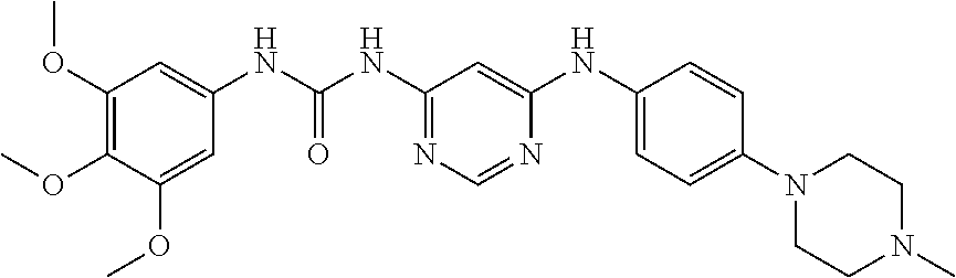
C1(OC)=C(OC)C(OC)=CC(NC(NC2=NC=NC(NC3=CC=C(N4CCN(C)CC4)C=C3)=C2)=O)=C1
